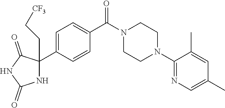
C1(N2CCN(C(C3=CC=C(C4(CC[CF3])NC(=O)NC4=O)C=C3)=O)CC2)=NC=C(C)C=C1C
